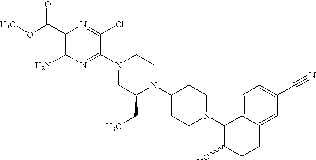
C1(C(OC)=O)=C(N)N=C(N2CC(CC)N(C3CCN(C4C(O)CCC5=CC(C#N)=CC=C45)CC3)CC2)C(Cl)=N1
